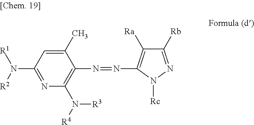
C1(C)=CC(N([R2])[R1])=NC(N([R4])[R3])=C1N=NC1=C([Ra])C([Rb])=NN1[Rc]
